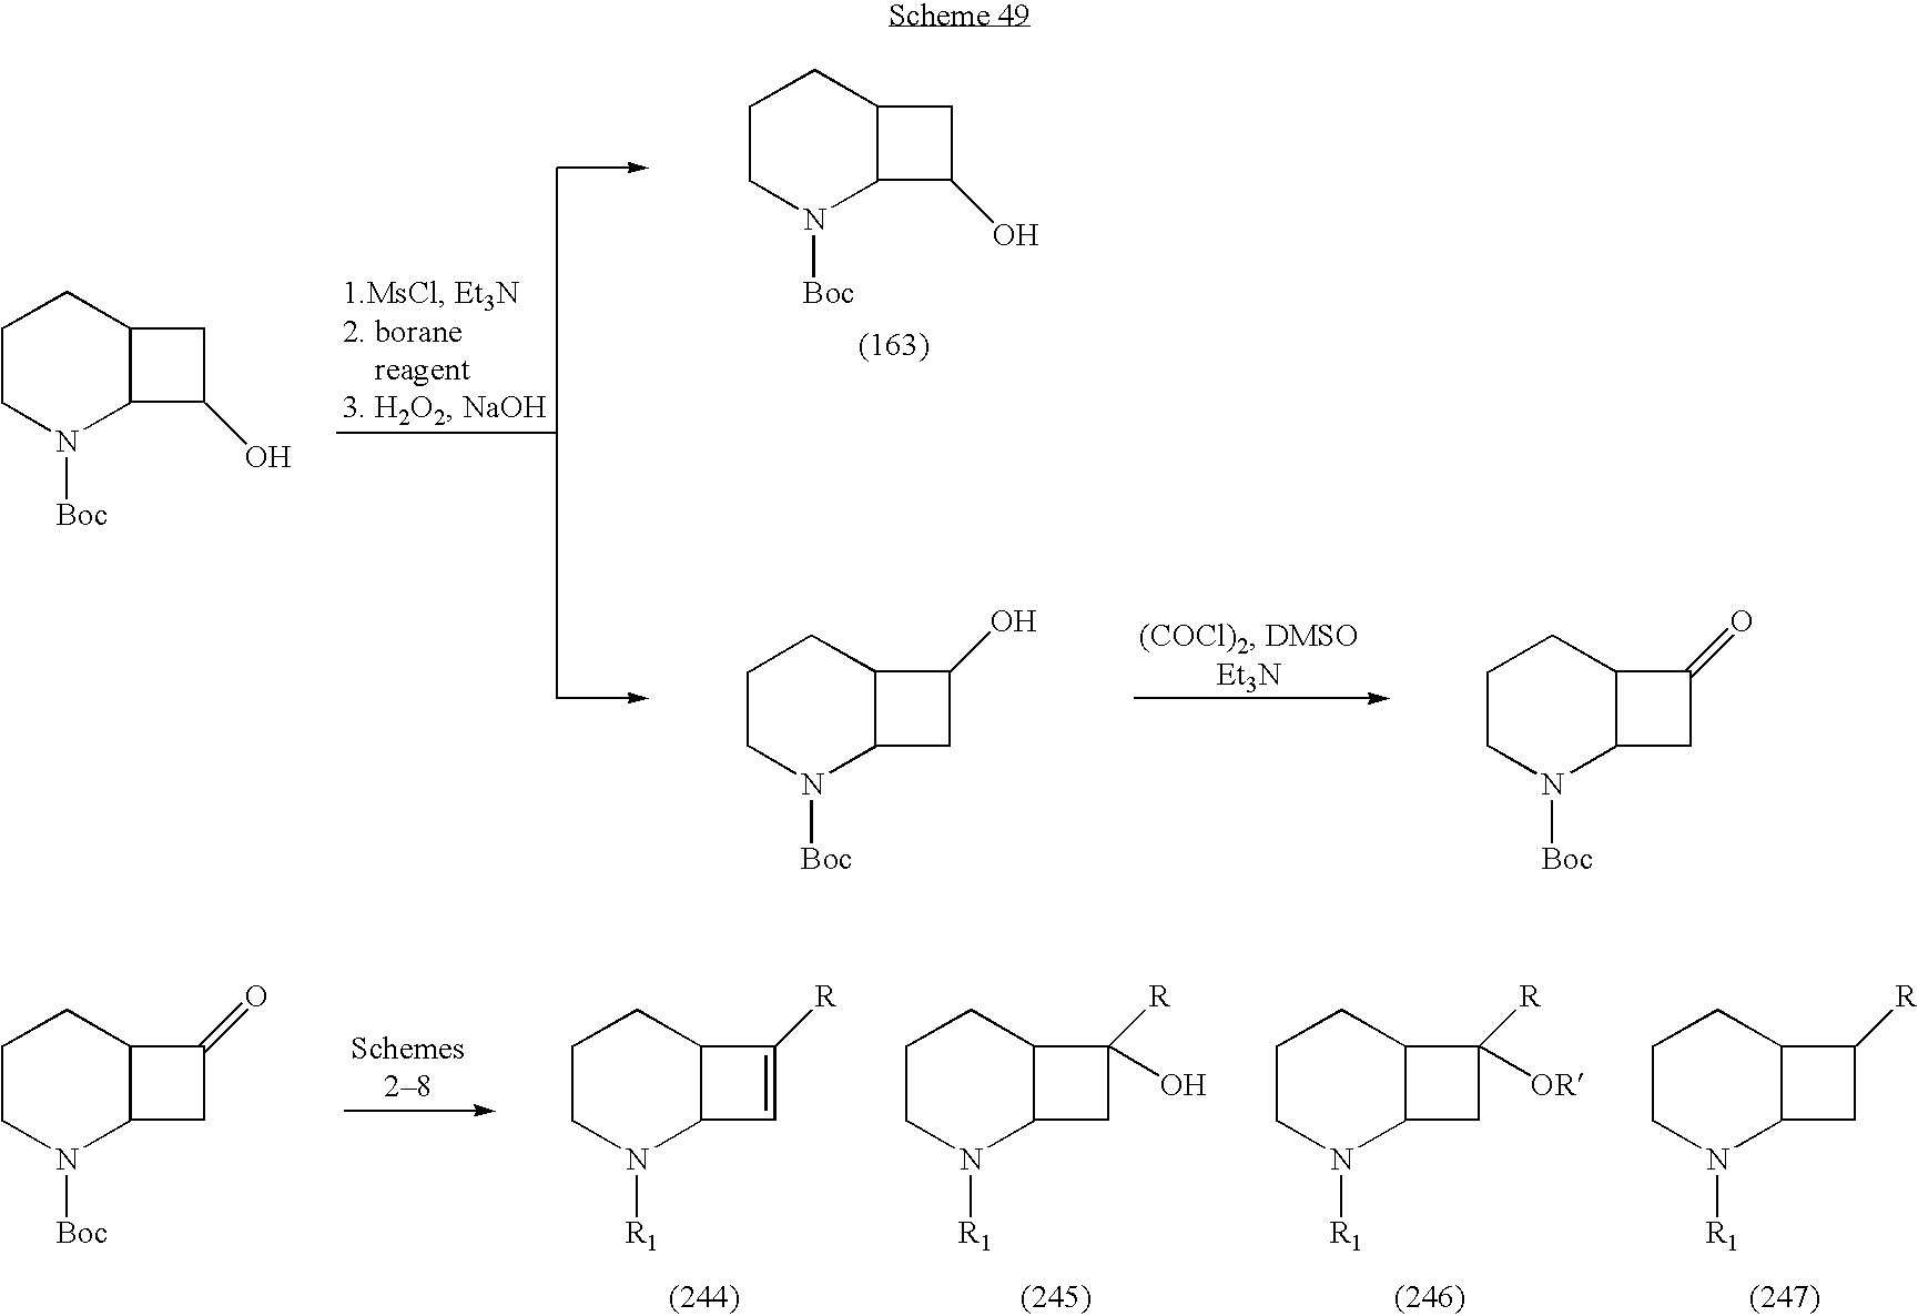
C1(O)CC2C1CCCN2[Boc].C1(=O)CC2C1CCCN2[Boc].C1C(O)C2C1CCCN2[Boc].C1C(O)C2C1CCCN2[Boc].C1(=O)CC2C1CCCN2[Boc].C1([R])=CC2C1CCCN2[R1].C1([R])(O)CC2C1CCCN2[R1].C1([R])([OR])CC2C1CCCN2[R1].C1([R])CC2C1CCCN2[R1]
